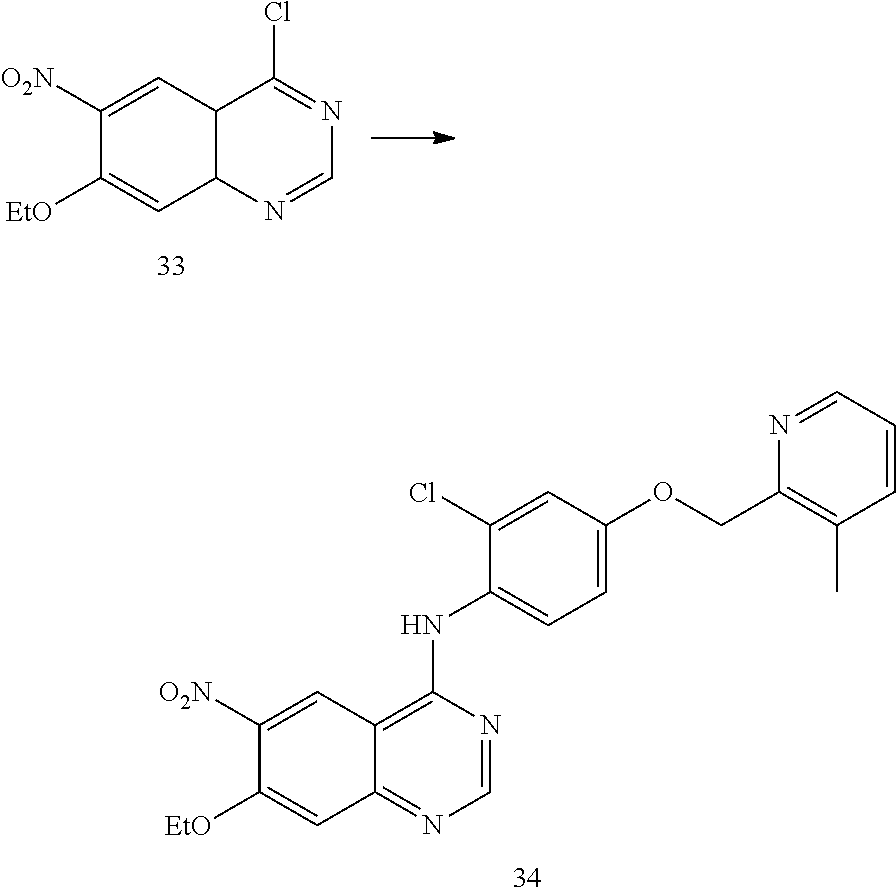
C12C(C=C([O2N])C([EtO])=C1)C(Cl)=NC=N2.C12=NC=NC(NC3=CC=C(OCC4=C(C)C=CC=N4)C=C3Cl)=C1C=C([O2N])C([EtO])=C2
